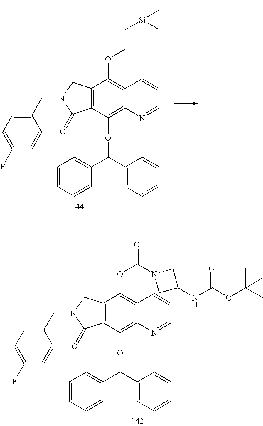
C12=C(C(OC(C3=CC=CC=C3)C3=CC=CC=C3)=C3C(=C1OCC[Si](C)(C)C)C=CC=N3)C(=O)N(CC1=CC=C(F)C=C1)C2.C12=C(C(OC(C3=CC=CC=C3)C3=CC=CC=C3)=C3C(=C1OC(=O)N1CC(NC(OC(C)(C)C)=O)C1)C=CC=N3)C(=O)N(CC1=CC=C(F)C=C1)C2
